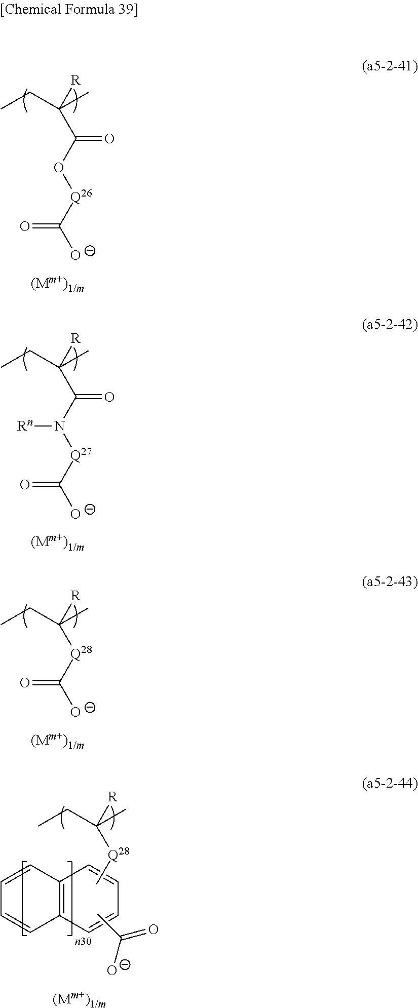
CCC(C)([R])C(=O)O[Q26]C([O-])=O.CCC(C)([R])C(=O)N([Q27]C([O-])=O)[Rn].CCC(C)([R])[Q28]C([O-])=O.C12=C(C=CC=C1)C=CC=C2.CCC(C)([R])[Q28]C.C([O-])(C)=O
